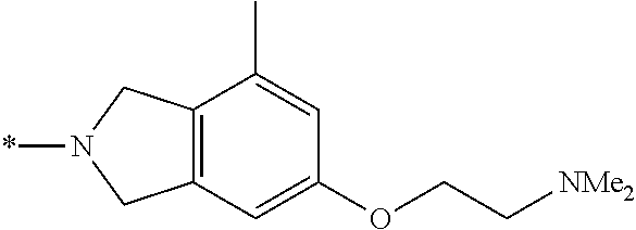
C12=C(CN(*)C1)C(C)=CC(OCC[NMe2])=C2
